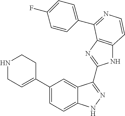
C1(C2=CCNCC2)=CC=C2C(=C1)C(C1=NC3=C(N1)C=CN=C3C1=CC=C(F)C=C1)=NN2
